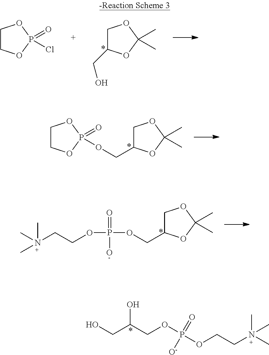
C1COP(=O)(Cl)O1.C1C(CO)OC(C)(C)O1.C1C(COP2(=O)OCCO2)OC(C)(C)O1.C1C(COP(OCCN(C)(C)C)(=O)O)OC(C)(C)O1.OCC(COP(OCCN(C)(C)C)(=O)[O-])O
